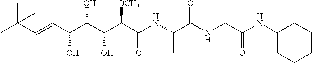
CC(C=CC(C(C(C(C(NC(C(NCC(NC1CCCCC1)=O)=O)C)=O)[OCH3])O)O)O)(C)C
